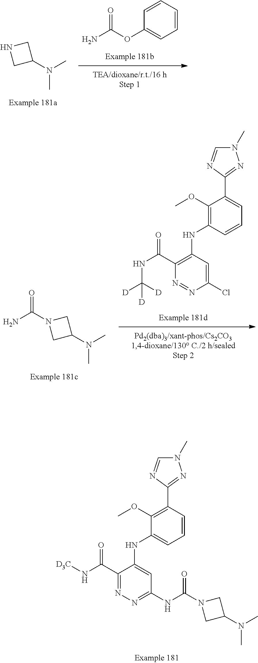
C1(OC(N)=O)=CC=CC=C1.C1C(N(C)C)CN1.C1(Cl)=CC(NC2=C(OC)C(C3=NN(C)C=N3)=CC=C2)=C(C(NC([D])([D])[D])=O)N=N1.C1C(N(C)C)CN1C(N)=O.C1(NC(N2CC(N(C)C)C2)=O)=NN=C(C(N[D3C])=O)C(NC2=CC=CC(C3=NN(C)C=N3)=C2OC)=C1
